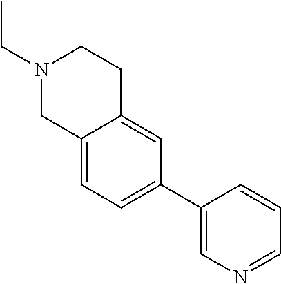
C1N(CC)CCC2=CC(C3=CN=CC=C3)=CC=C12
